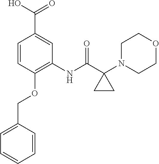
OC(=O)C1=CC(NC(C2(N3CCOCC3)CC2)=O)=C(OCC2=CC=CC=C2)C=C1
